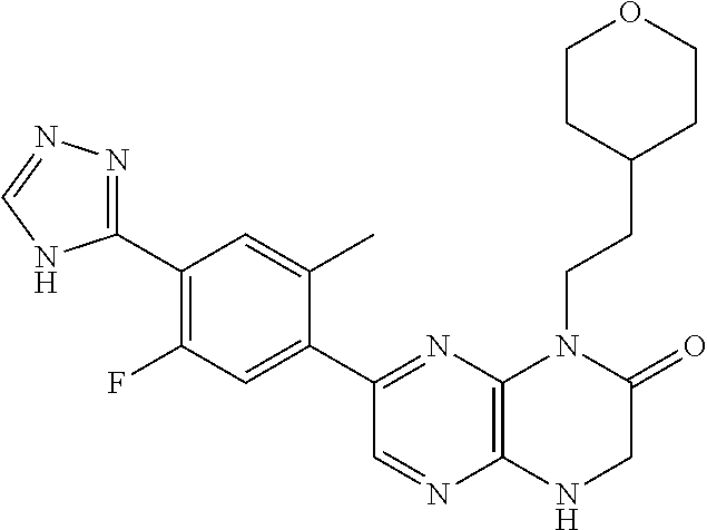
C1(C2=NC3=C(N=C2)NCC(=O)N3CCC2CCOCC2)=CC(F)=C(C2=NN=CN2)C=C1C
